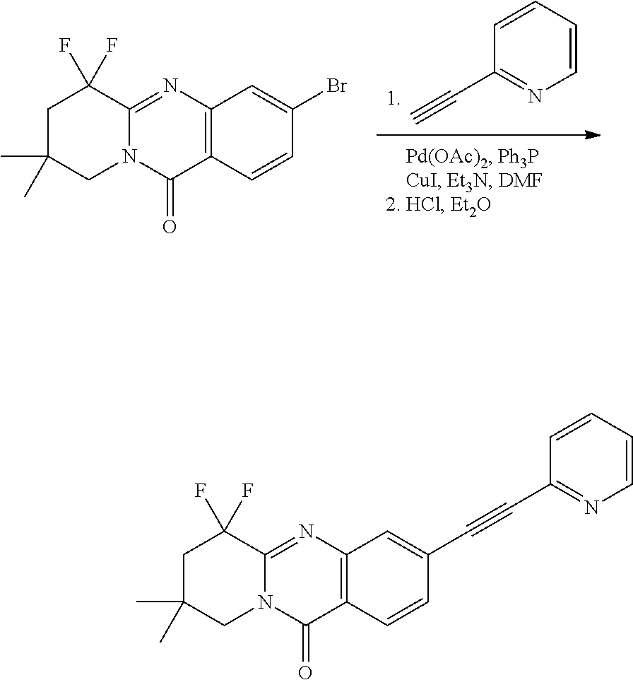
C12=C(N=C3N(C1=O)CC(C)(C)CC3(F)F)C=C(C#CC1=NC=CC=C1)C=C2.C1(C#C)=NC=CC=C1.C12=C(N=C3N(C1=O)CC(C)(C)CC3(F)F)C=C(Br)C=C2
